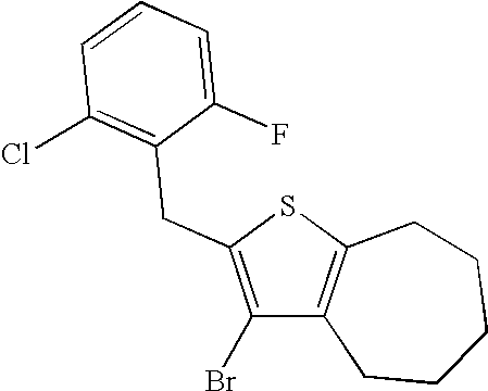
C1(Br)=C(CC2=C(Cl)C=CC=C2F)SC2=C1CCCCC2
